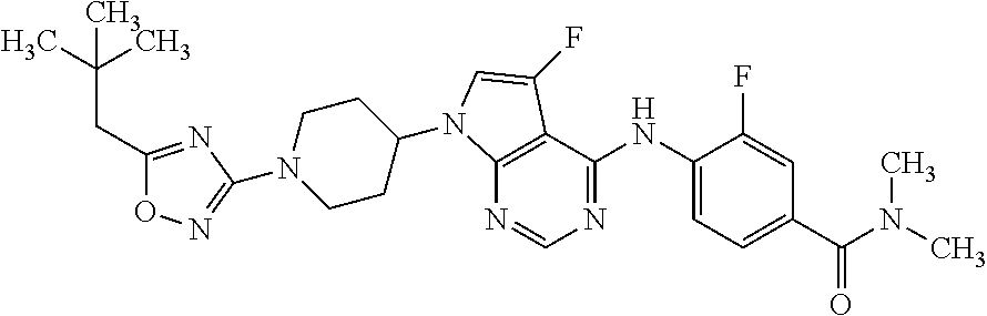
N1(C2=NOC(CC(C)(C)C)=N2)CCC(N2C3=C(C(NC4=CC=C(C(N(C)C)=O)C=C4F)=NC=N3)C(F)=C2)CC1
